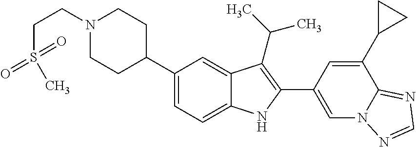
N1(CCS(=O)(=O)C)CCC(C2=CC=C3C(=C2)C(C(C)C)=C(C2=CN4C(=NC=N4)C(C4CC4)=C2)N3)CC1
